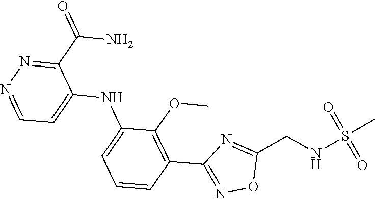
C1=CC=C(NC2=CC=NN=C2C(N)=O)C(OC)=C1C1=NOC(CNS(C)(=O)=O)=N1
